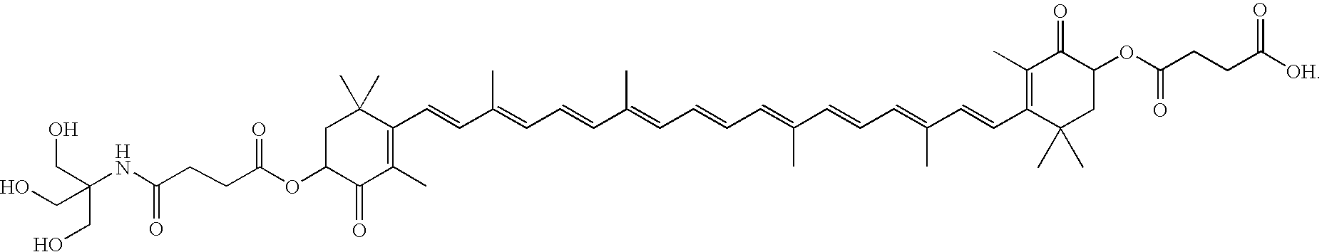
C1C(OC(CCC(=O)NC(CO)(CO)CO)=O)C(=O)C(C)=C(C=CC(=CC=CC(C)=CC=CC=C(C=CC=C(C=CC2=C(C)C(=O)C(OC(=O)CCC([OH])=O)CC2(C)C)C)C)C)C1(C)C
